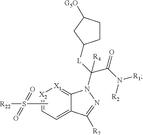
C1CC([G5O])CC1[L]C(C(N([R1])[R2])=O)([R4])N1C2=[X1][X2]=CC=C2C([R7])=N1.CS([R22])(=O)=O
